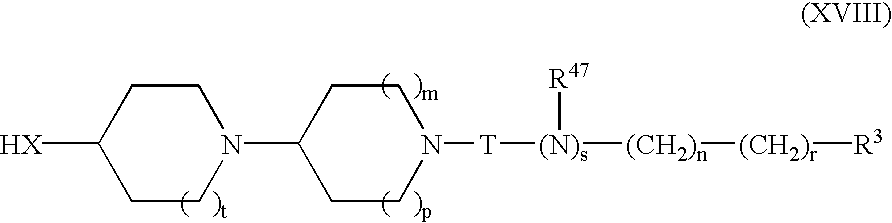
C1(N2CCC([HX])CC2)CCN([T][(N)s]([(CH2)n][(CH2)r][R3])[R47])CC1
